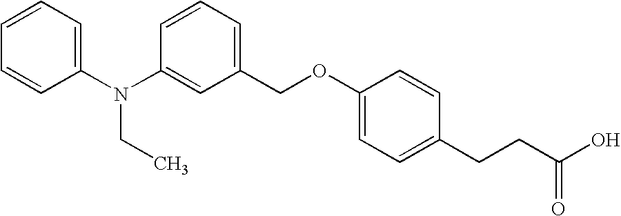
C1=CC=CC=C1N(C1=CC(COC2=CC=C(CCC(O)=O)C=C2)=CC=C1)CC
